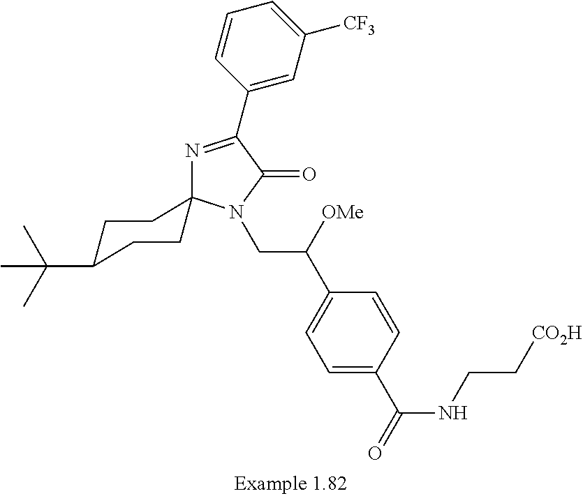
N1=C(C2=CC([CF3])=CC=C2)C(=O)N(CC(C2=CC=C(C(=O)NCC[CO2H])C=C2)[OMe])C12CCC(C(C)(C)C)CC2
